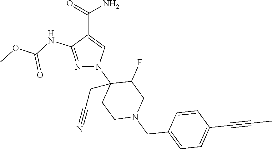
C(C1=CN(C2(CC#N)CCN(CC3=CC=C(C#CC)C=C3)CC2F)N=C1NC(OC)=O)(=O)N
